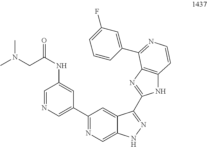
C1=NC=C(C2=NC=C3C(=C2)C(C2=NC4=C(N2)C=CN=C4C2=CC(F)=CC=C2)=NN3)C=C1NC(=O)CN(C)C
